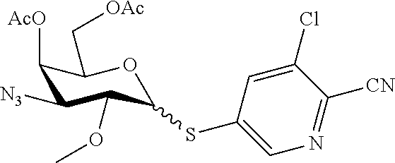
C1([AcO])C([N3])C(OC)C(SC2=CN=C([CN])C(Cl)=C2)OC1C[OAc]
